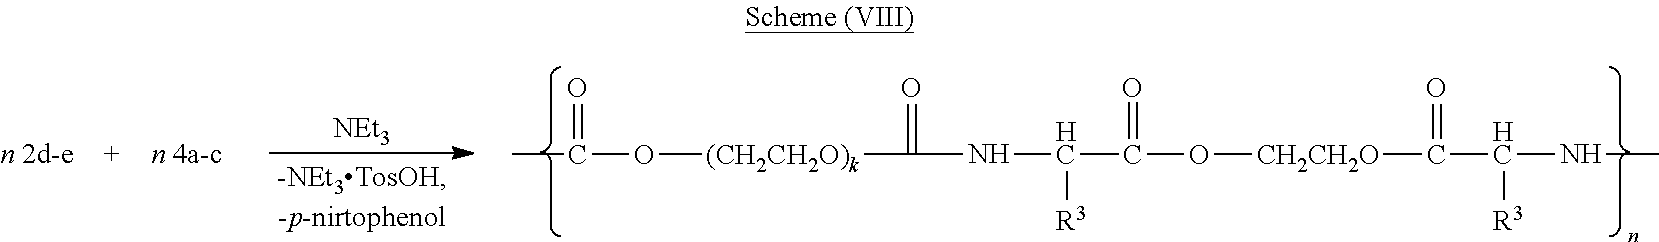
CC(O[(CH2CH2O)k]C(NC(C(O[CH2CH2O]C(C(NC)[R3])=O)=O)[R3])=O)=O.[NEt3]
